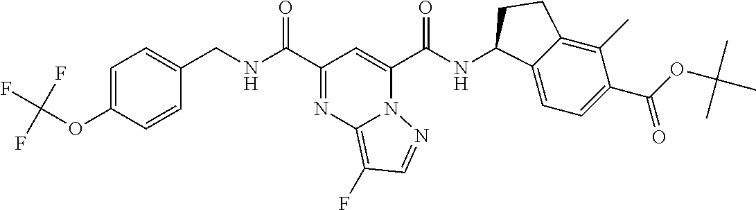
C(C1=NC2=C(F)C=NN2C(C(NC2C3=CC=C(C(=O)OC(C)(C)C)C(C)=C3CC2)=O)=C1)(=O)NCC1=CC=C(OC(F)(F)F)C=C1
